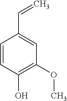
C1=CC(O)=C(OC)C=C1C=C
